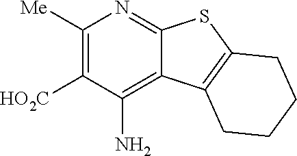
C1([Me])=C([HO2C])C(N)=C2C(=N1)SC1=C2CCCC1
